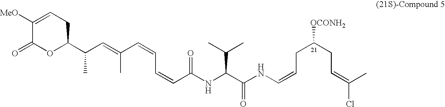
N(C(C(C)C)C(NC=CCC(CC=C(C)Cl)[OCONH2])=O)C(C=CC=CC(=CC(C1CC=C([MeO])C(=O)O1)C)C)=O
